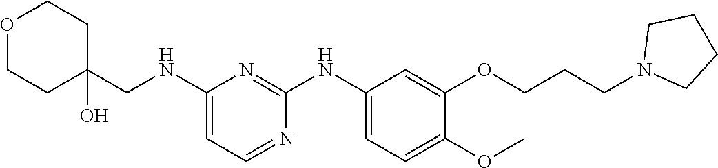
C1(NCC2(O)CCOCC2)=CC=NC(NC2=CC=C(OC)C(OCCCN3CCCC3)=C2)=N1
